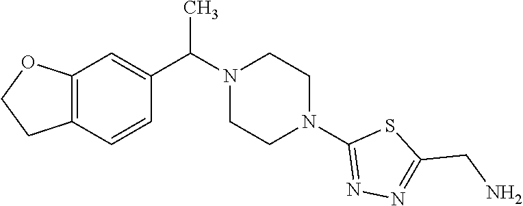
C12=C(C=CC(C(N3CCN(C4=NN=C(CN)S4)CC3)C)=C1)CCO2
